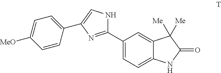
C1(C2=NC(C3=CC=C([MeO])C=C3)=CN2)=CC=C2C(=C1)C([Me])([Me])C(=O)N2
